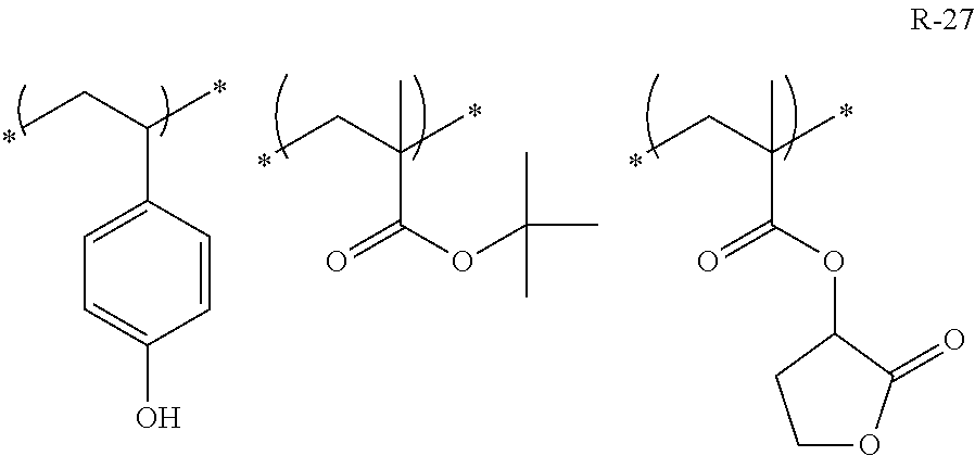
CCC(C)C1=CC=C(O)C=C1.CCC(C)(C(=O)OC1C(=O)OCC1)C.CCC(C)(C(=O)OC(C)(C)C)C
